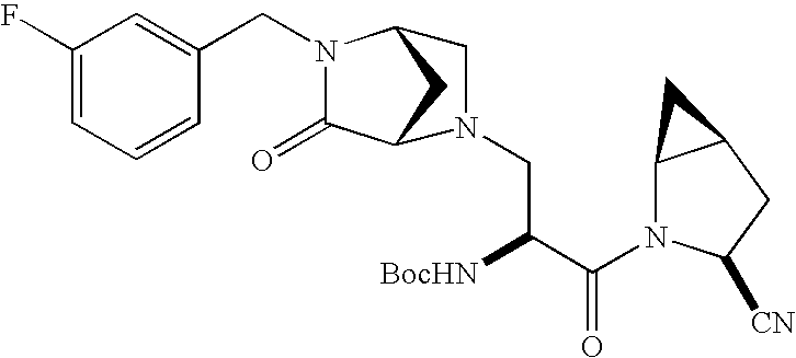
C1(F)=CC=CC(CN2C(=O)C3CC2CN3CC(C(N2C3C(CC2[CN])C3)=O)[BocHN])=C1
